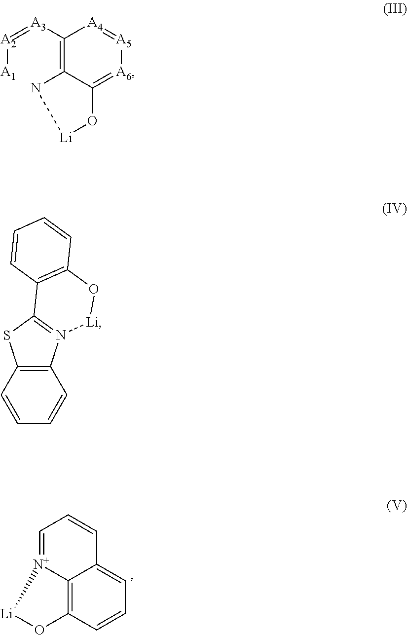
C12=C3C=CC=C1C=CC=[N+]2[Li]O3.C12=C([A3]=[A2][A1])[A4]=[A5][A6]=C1O[Li]N2.C12=C(C=CC=C1)SC1=N2[Li]OC2=C1C=CC=C2
